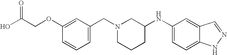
C1(OCC(O)=O)=CC(CN2CCCC(NC3=CC=C4C(=C3)C=NN4)C2)=CC=C1
